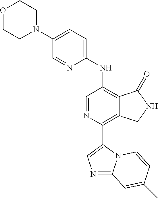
N1(C2=CC=C(NC3=C4C(=C(C5=CN=C6N5C=CC(C)=C6)N=C3)CNC4=O)N=C2)CCOCC1
